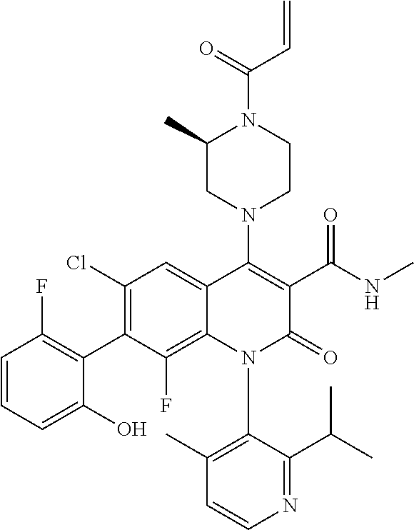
C1=CN=C(C(C)C)C(N2C(=O)C(C(NC)=O)=C(N3CC(C)N(C(=O)C=C)CC3)C3=CC(Cl)=C(C4=C(F)C=CC=C4O)C(F)=C23)=C1C
